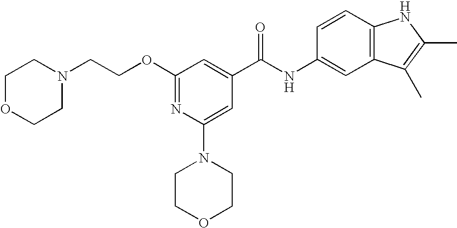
O(C1=NC(N2CCOCC2)=CC(C(NC2=CC3=C(C=C2)NC(C)=C3C)=O)=C1)CCN1CCOCC1
